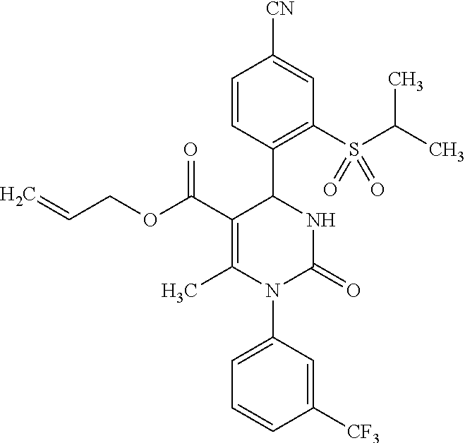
C1(C(OCC=C)=O)=C(C)N(C2=CC=CC([CF3])=C2)C(=O)NC1C1=C(S(C(C)C)(=O)=O)C=C([CN])C=C1
